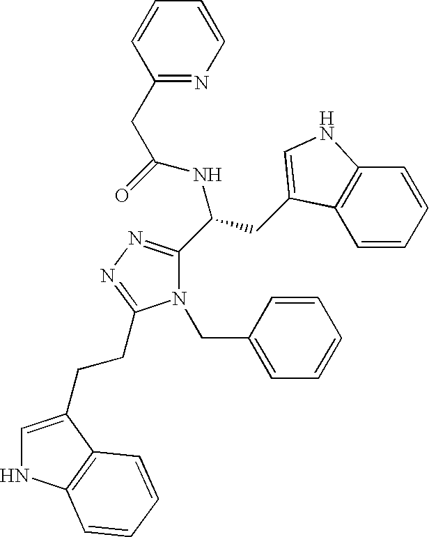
N1(CC2=CC=CC=C2)C(C(CC2=CNC3=C2C=CC=C3)NC(=O)CC2=NC=CC=C2)=NN=C1CCC1=CNC2=C1C=CC=C2
